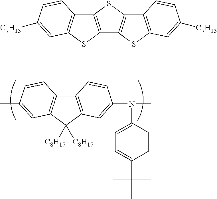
C12=C(C([C8H17])([C8H17])C3=C1C=CC(C)=C3)C=C(N(C)C1=CC=C(C(C)(C)C)C=C1)C=C2.C12=C(SC3=C1C=CC([C7H13])=C3)C1=C(S2)C2=C(S1)C=C([C7H13])C=C2
